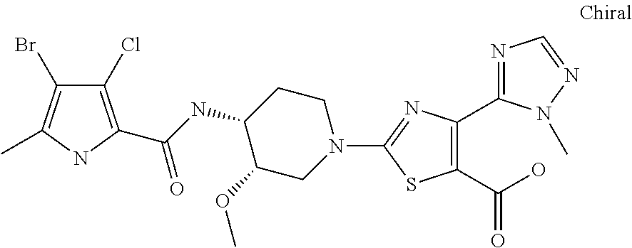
C1CC(NC(=O)C2=C(Cl)C(Br)=C(C)N2)C(OC)CN1C1=NC(C2=NC=NN2C)=C(C(O)=O)S1
